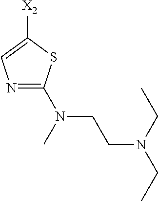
N1=C(N(C)CCN(CC)CC)SC([X2])=C1
